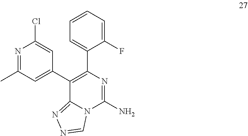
C1(F)=CC=CC=C1C1=C(C2=CC(C)=NC(Cl)=C2)C2=NN=CN2C(N)=N1
